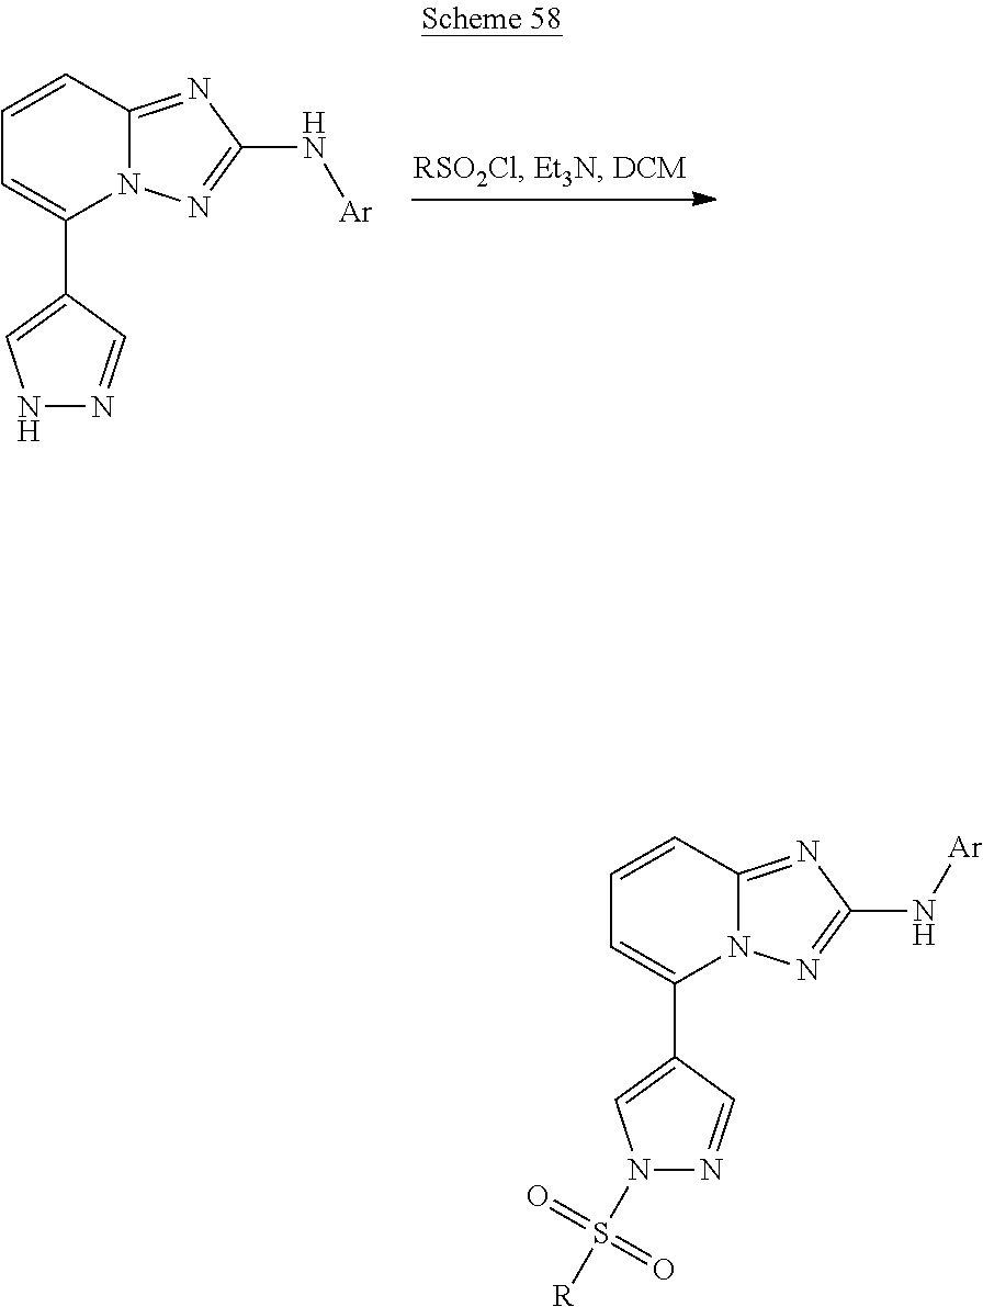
N12C(=NC(N[Ar])=N1)C=CC=C2C1=CNN=C1.N12C(=NC(N[Ar])=N1)C=CC=C2C1=CN(S([R])(=O)=O)N=C1
